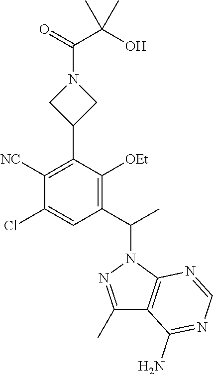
C1(C(C)N2N=C(C)C3=C2N=CN=C3N)=C([OEt])C(C2CN(C(C(O)(C)C)=O)C2)=C([NC])C(Cl)=C1
